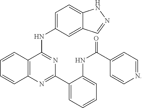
C12=C(N=C(C3=CC=CC=C3NC(=O)C3=CC=NC=C3)N=C1NC1=CC=C3C(=C1)C=NN3)C=CC=C2
